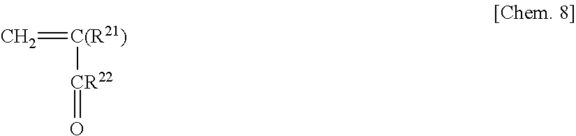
C=[C(R21)][CR22]=O
